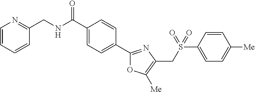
C1(C(=O)NCC2=NC=CC=C2)=CC=C(C2=NC(CS(C3=CC=C([Me])C=C3)(=O)=O)=C([Me])O2)C=C1
